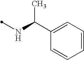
CNC(C1=CC=CC=C1)C
